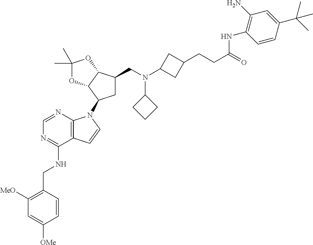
N1=C(NCC2=C([MeO])C=C([OMe])C=C2)C2=C(N=C1)N(C1CC(CN(C3CC(CCC(=O)NC4=C(N)C=C(C(C)(C)C)C=C4)C3)C3CCC3)C3C1OC(C)(C)O3)C=C2
